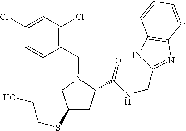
C1(SCCO)CC(C(NCC2=NC3=C(N2)C=CC=C3)=O)N(CC2=C(Cl)C=C(Cl)C=C2)C1
